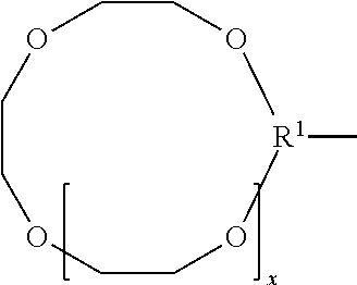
O1CCOCCOCCO[R1]1C
